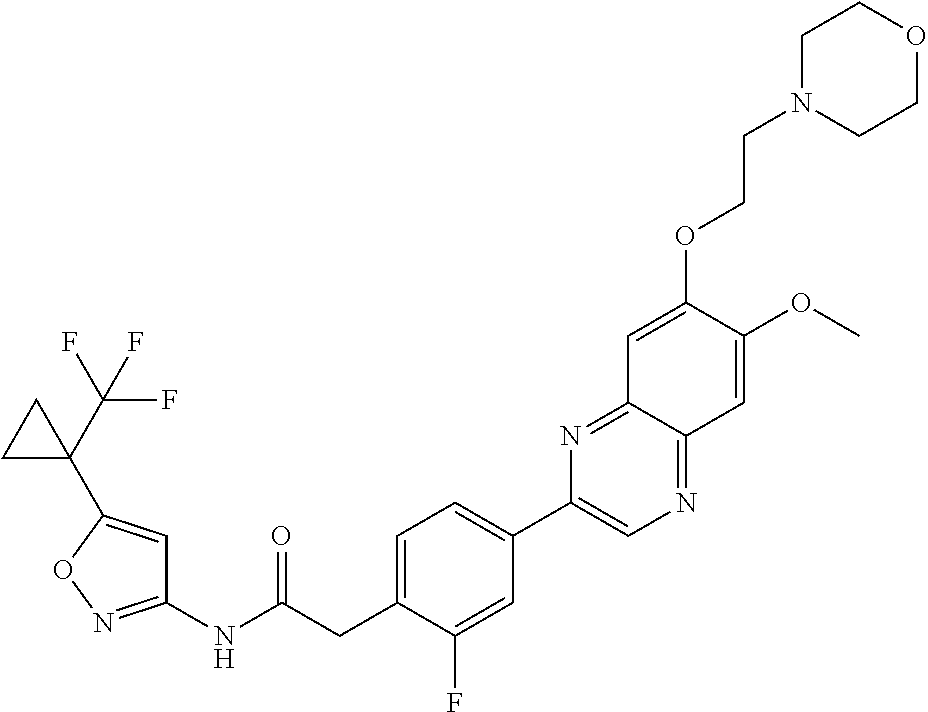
C1(NC(CC2=CC=C(C3=CN=C4C(=N3)C=C(OCCN3CCOCC3)C(OC)=C4)C=C2F)=O)=NOC(C2(C(F)(F)F)CC2)=C1
